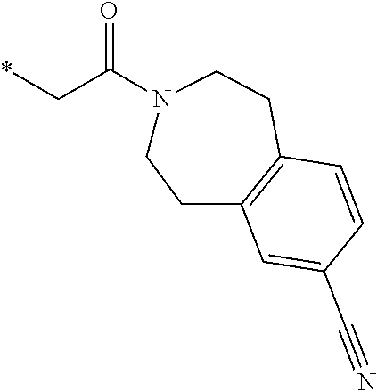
*CC(N1CCC2=C(CC1)C=CC(C#N)=C2)=O
